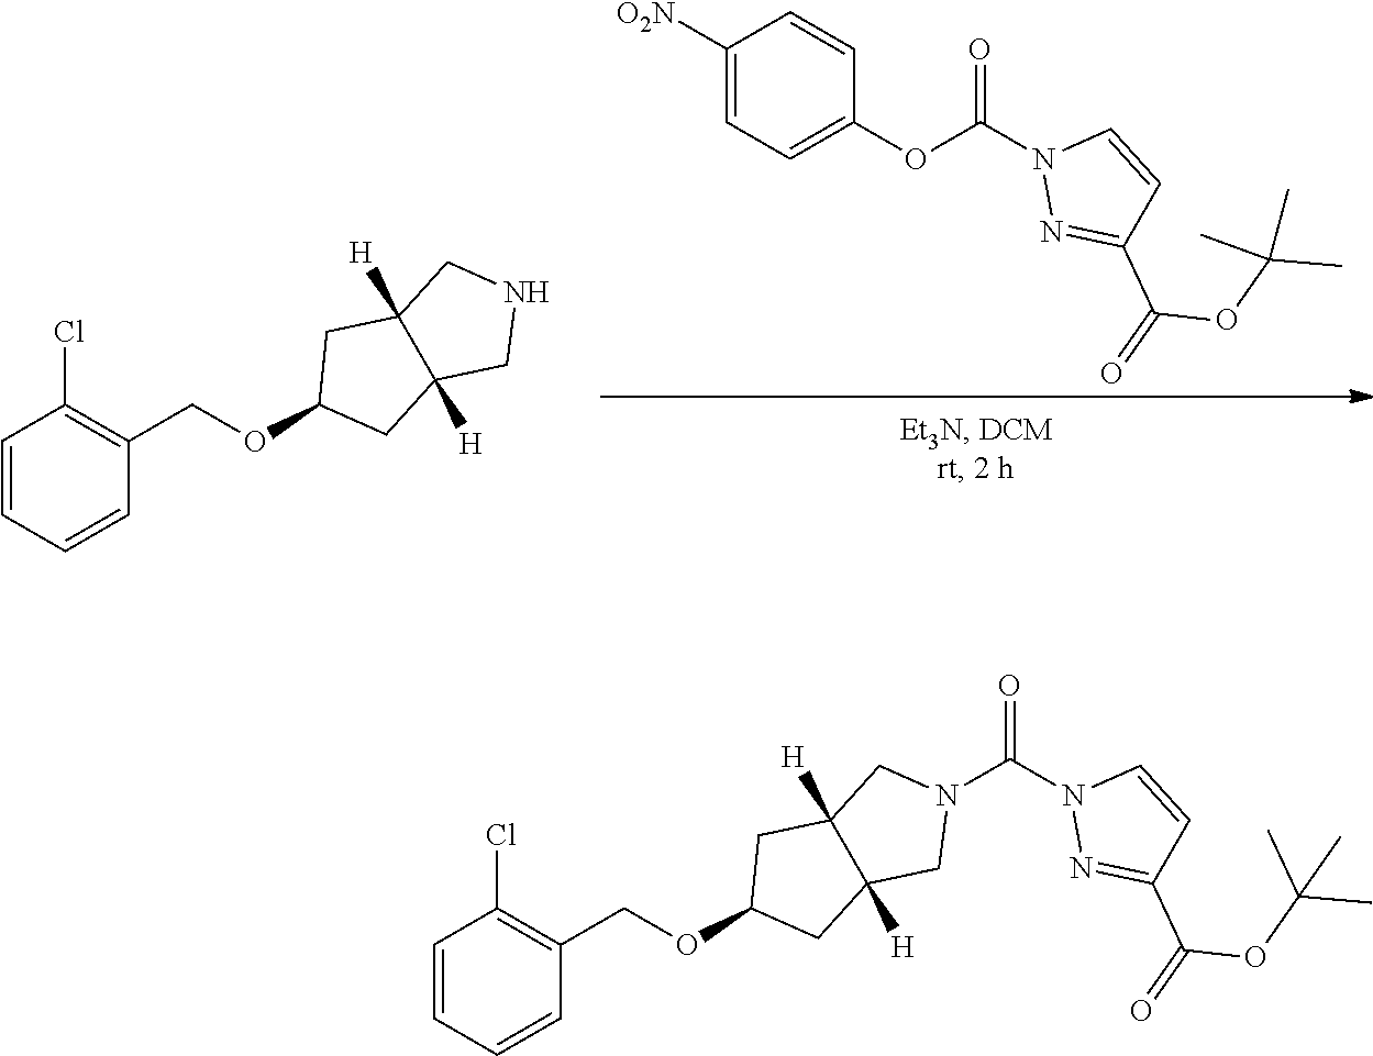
O(C(=O)N1N=C(C(OC(C)(C)C)=O)C=C1)C1=CC=C([O2N])C=C1.N1CC2([H])C([H])(C1)CC(OCC1=C(Cl)C=CC=C1)C2.C(=O)(N1N=C(C(OC(C)(C)C)=O)C=C1)N1CC2([H])C([H])(C1)CC(OCC1=C(Cl)C=CC=C1)C2
